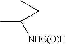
CC1([NHC(O)H])CC1
